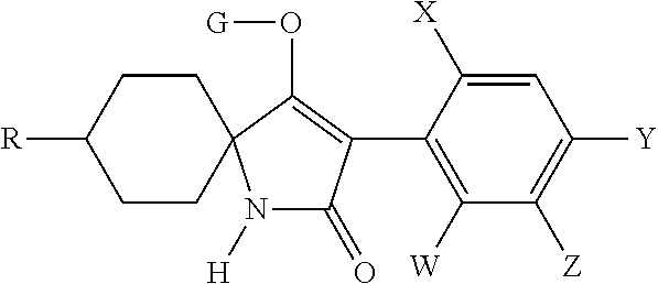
C1CC2(CCC1[R])N([H])C(=O)C(C1=C([W])C([Z])=C([Y])C=C1[X])=C2O[G]
